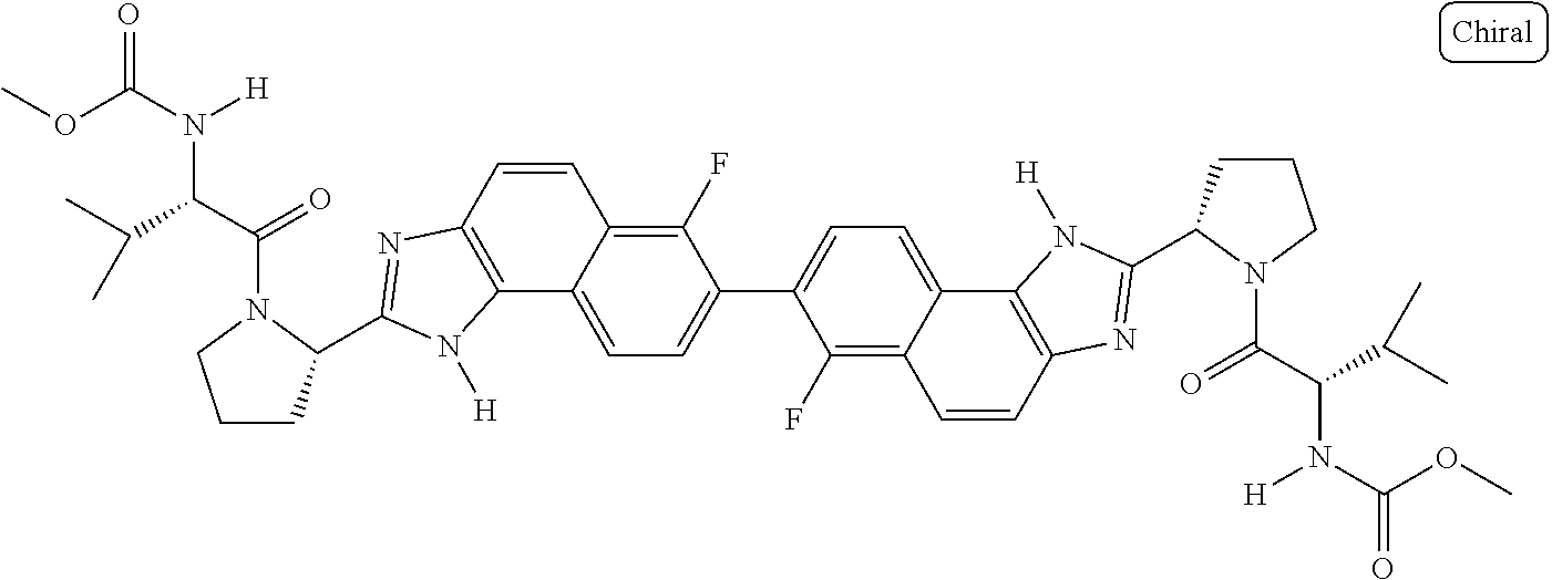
C1(F)=C2C(=CC=C1C1=CC=C3C(=C1F)C=CC1=C3N([H])C(C3CCCN3C(C(C(C)C)N(C(OC)=O)[H])=O)=N1)C1=C(C=C2)N=C(C2CCCN2C(C(C(C)C)N(C(OC)=O)[H])=O)N1[H]
